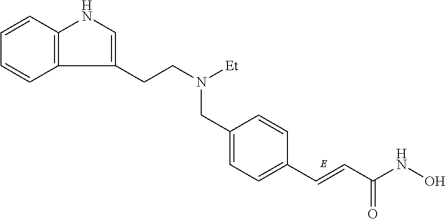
C1=C(CN(CCC2=CNC3=C2C=CC=C3)[Et])C=CC(C=CC(NO)=O)=C1
